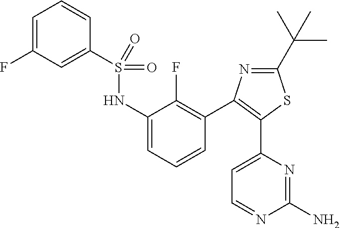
C1=C(F)C=C(S(NC2=CC=CC(C3=C(C4=CC=NC(N)=N4)SC(C(C)(C)C)=N3)=C2F)(=O)=O)C=C1
